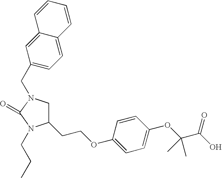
C1N(CC2=CC=C3C(=C2)C=CC=C3)C(=O)N(CCC)C1CCOC1=CC=C(OC(C(O)=O)(C)C)C=C1
